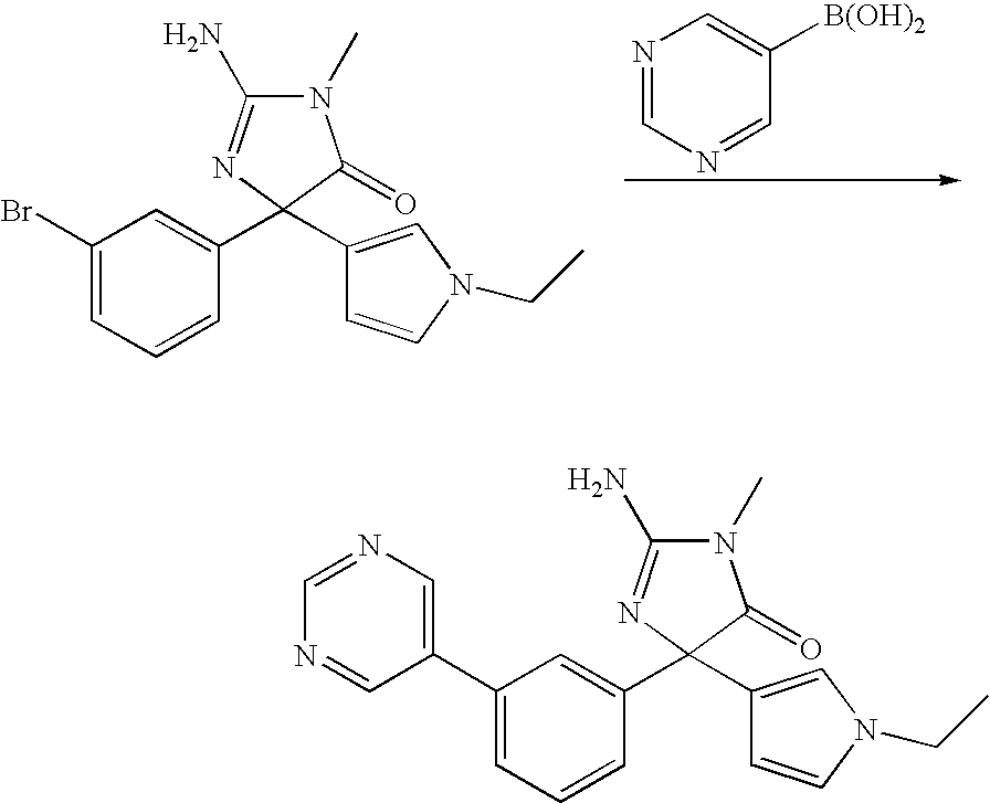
BrC1=CC=CC(C2(C3=CN(CC)C=C3)C(=O)N(C)C(N)=N2)=C1.N1=CN=CC([B(OH)2])=C1.C1(C2=CN=CN=C2)=CC=CC(C2(C3=CN(CC)C=C3)C(=O)N(C)C(N)=N2)=C1
